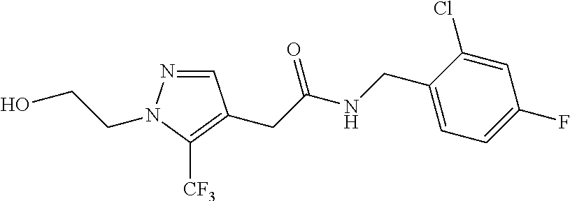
C1=NN(CCO)C([CF3])=C1CC(NCC1=CC=C(F)C=C1Cl)=O
